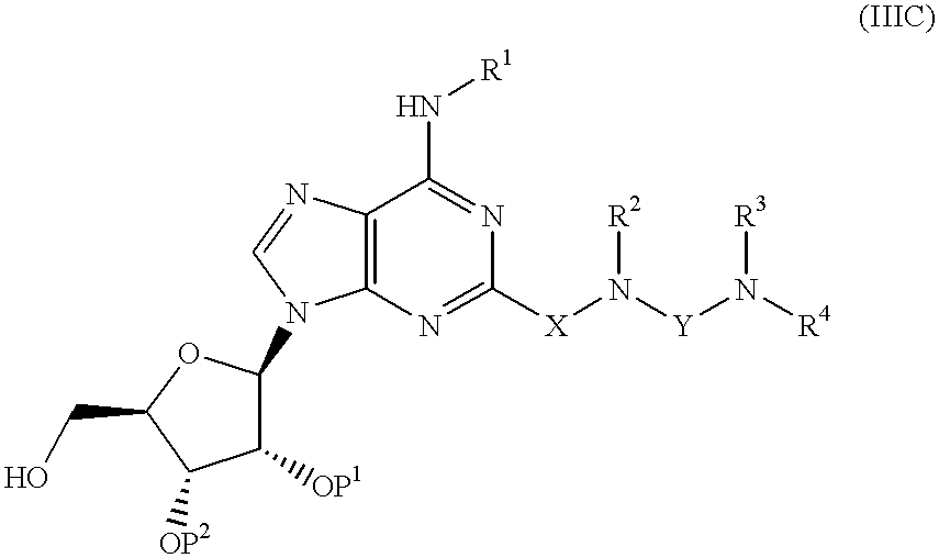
C12=C(N=C([X]N([Y]N([R4])[R3])[R2])N=C1N[R1])N(C1C([OP1])C([OP2])C(CO)O1)C=N2
